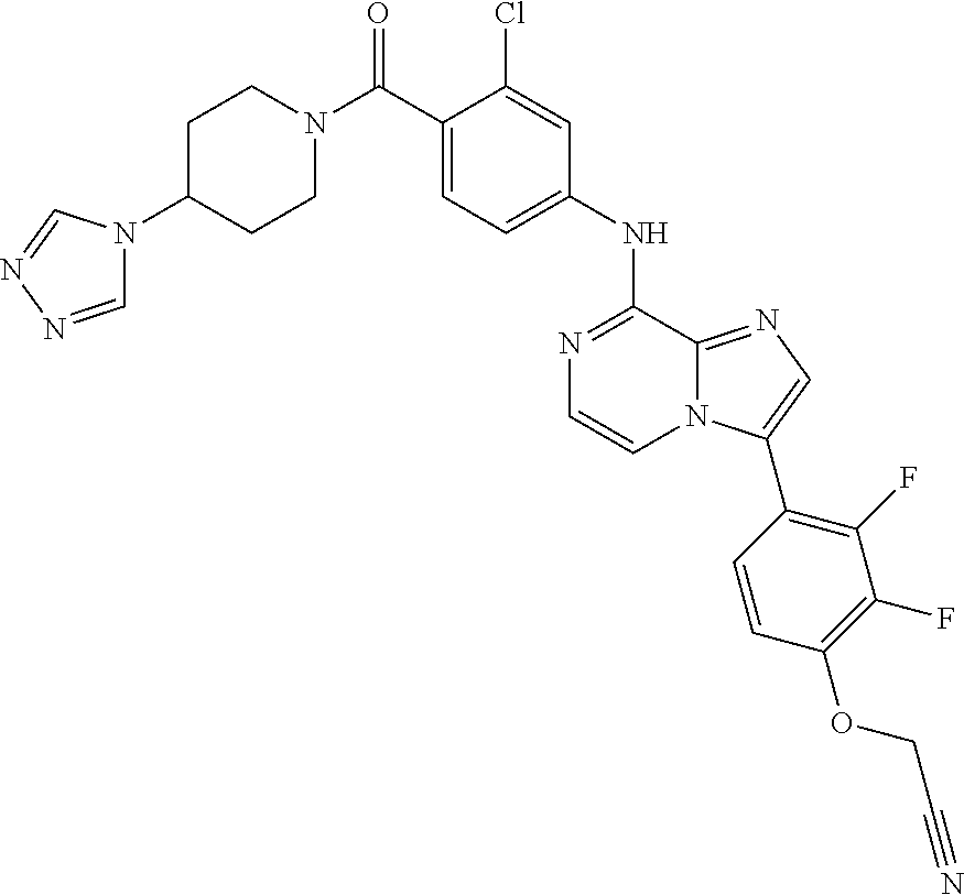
C1(NC2=NC=CN3C2=NC=C3C2=C(F)C(F)=C(OCC#N)C=C2)=CC=C(C(N2CCC(N3C=NN=C3)CC2)=O)C(Cl)=C1
